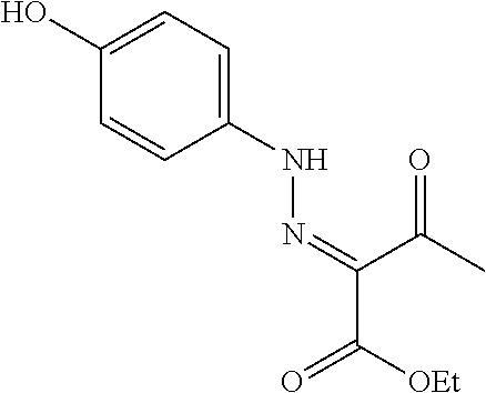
C1=C(O)C=CC(NN=C(C(C)=O)C(=O)[OEt])=C1
